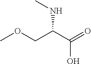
COCC(C(=O)O)NC
